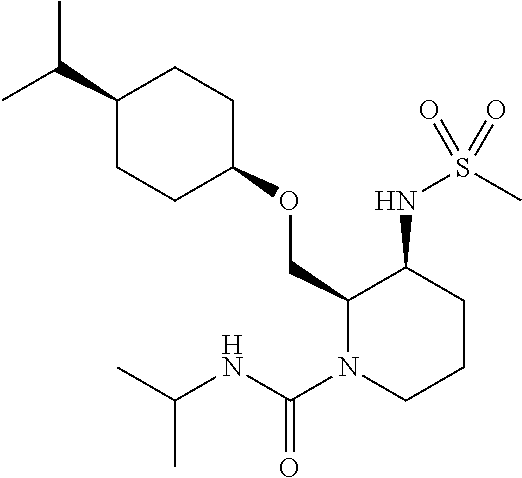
C(C1CCC(OCC2N(C(NC(C)C)=O)CCCC2NS(C)(=O)=O)CC1)(C)C
